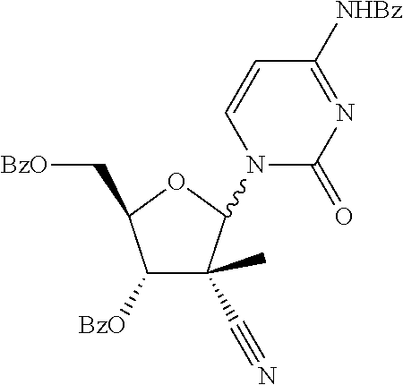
C1([BzO])C(C#N)(C)C(N2C(=O)N=C([NHBz])C=C2)OC1C[BzO]
